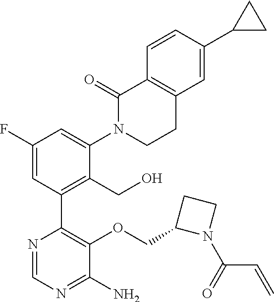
C1(F)=CC(C2=C(OCC3N(C(=O)C=C)CC3)C(N)=NC=N2)=C(CO)C(N2C(=O)C3=C(C=C(C4CC4)C=C3)CC2)=C1
